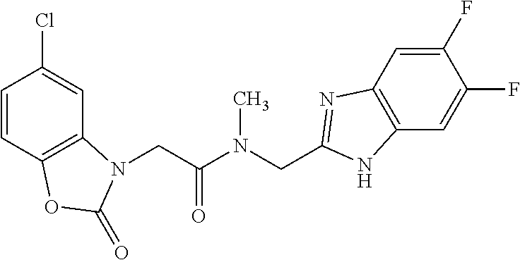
C1=CC2=C(C=C1Cl)N(CC(N(CC1=NC3=C(C=C(F)C(F)=C3)N1)C)=O)C(=O)O2
